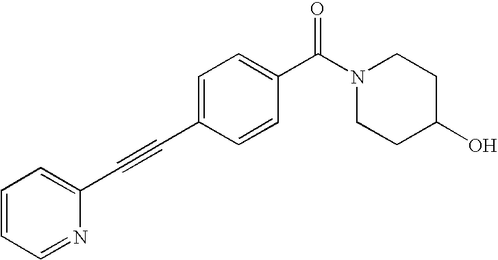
C1=CC=NC(C#CC2=CC=C(C(N3CCC(O)CC3)=O)C=C2)=C1
